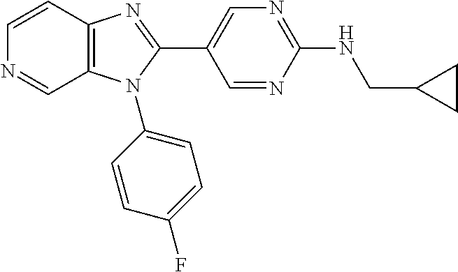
C12=C(C=CN=C1)N=C(C1=CN=C(NCC3CC3)N=C1)N2C1=CC=C(F)C=C1
